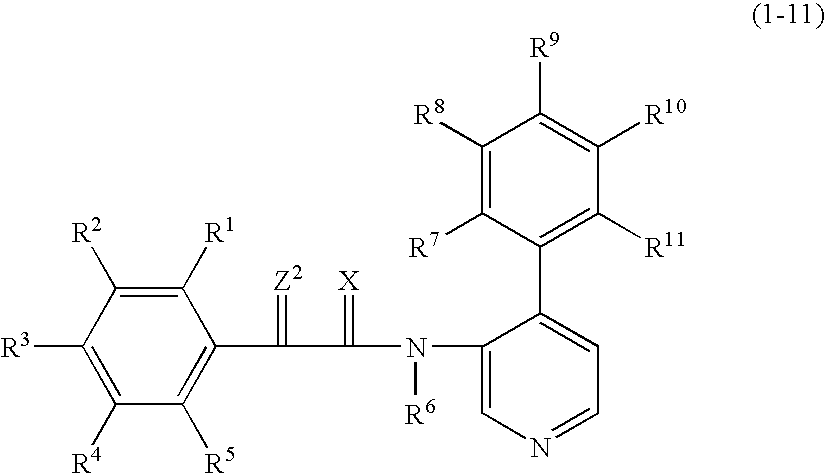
C1([R1])=C([R2])C([R3])=C([R4])C([R5])=C1C(C(N(C1=CN=CC=C1C1=C([R11])C([R10])=C([R9])C([R8])=C1[R7])[R6])=[X])=[Z2]
